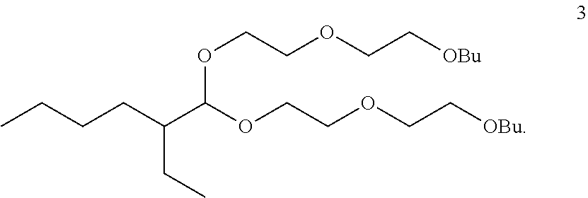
O(CCOCC[OBu])C(C(CCCC)CC)OCCOCC[OBu]
